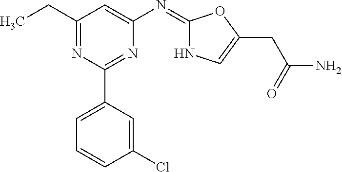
C1(CC)=NC(C2=CC=CC(Cl)=C2)=NC(N=C2NC=C(CC(N)=O)O2)=C1
